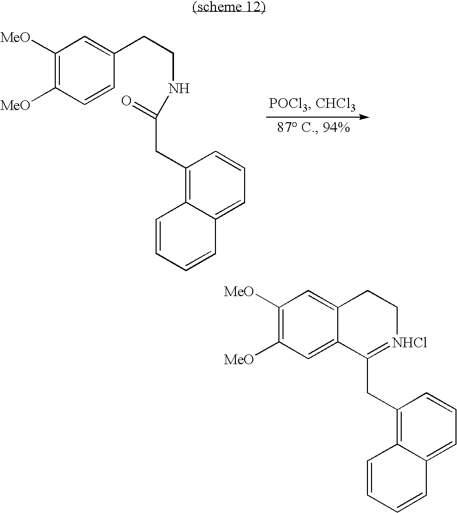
C1([MeO])=C([MeO])C=CC(CCNC(=O)CC2=C3C(=CC=C2)C=CC=C3)=C1.C1([MeO])=C([MeO])C=C2C(=C1)CC[NHCl]=C2CC1=C2C(=CC=C1)C=CC=C2
